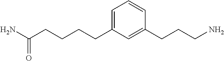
C1=C(CCCCC(=O)N)C=C(CCCN)C=C1
